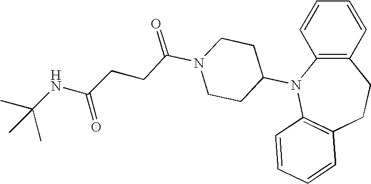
C1=CC=CC2=C1N(C1CCN(C(CCC(NC(C)(C)C)=O)=O)CC1)C1=C(CC2)C=CC=C1
